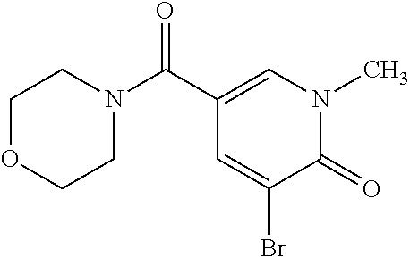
C1OCCN(C(C2=CN(C)C(=O)C(Br)=C2)=O)C1
